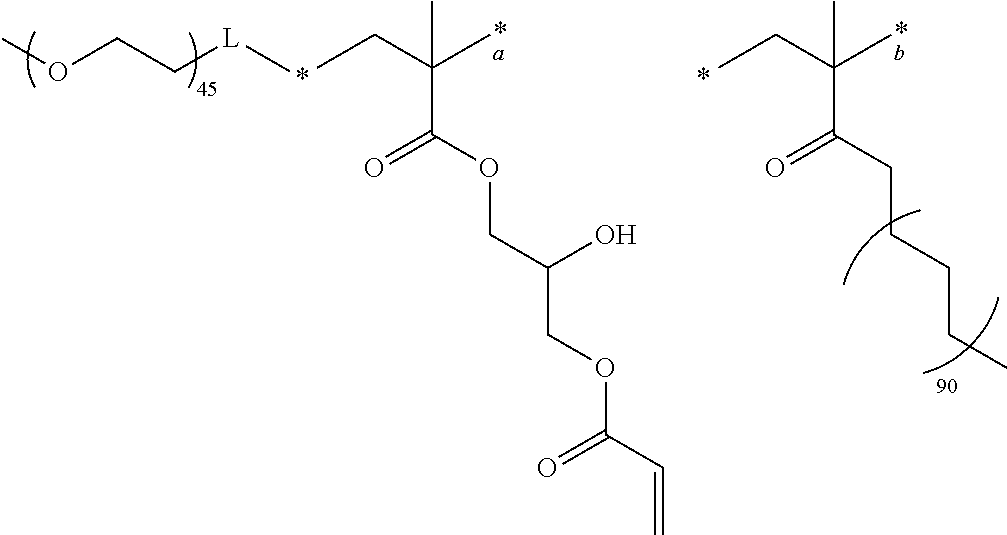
CCC(C)(C)C(OCC(COC(C=C)=O)O)=O.C[L]CCOC.CCC(C)(C)C(CCCCC)=O
